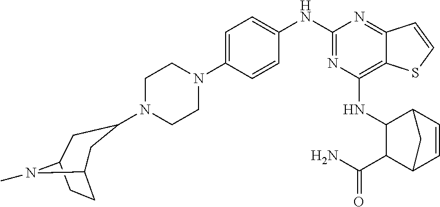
N1(C2=CC=C(NC3=NC(NC4C(C(N)=O)C5C=CC4C5)=C4C(=N3)C=CS4)C=C2)CCN(C2CC3CCC(C2)N3C)CC1
